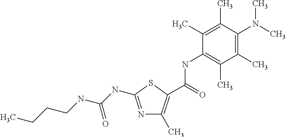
C1(C)=C(C)C(N(C)C)=C(C)C(C)=C1NC(=O)C1=C(C)N=C(NC(NCCCC)=O)S1
